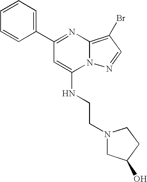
C1(C2=NC3=C(Br)C=NN3C(NCCN3CC(O)CC3)=C2)=CC=CC=C1
